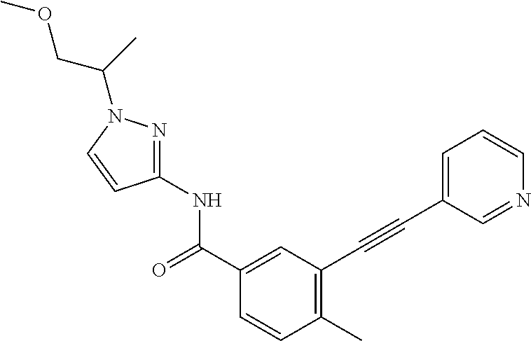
C1(C)=C(C#CC2=CC=CN=C2)C=C(C(NC2=NN(C(COC)C)C=C2)=O)C=C1
